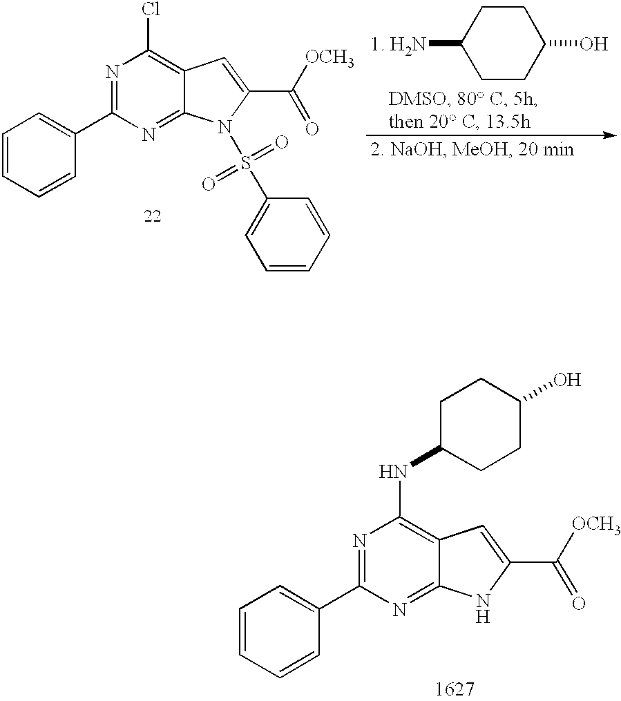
C1=CC=CC(C2=NC(NC3CCC(O)CC3)=C3C(=N2)NC(C([OCH3])=O)=C3)=C1.C1=CC=CC(C2=NC(Cl)=C3C(=N2)N(S(C2=CC=CC=C2)(=O)=O)C(C([OCH3])=O)=C3)=C1.C1([1. H2N])CCC(O)CC1
